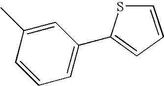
CC1=CC(C2=CC=CS2)=CC=C1
